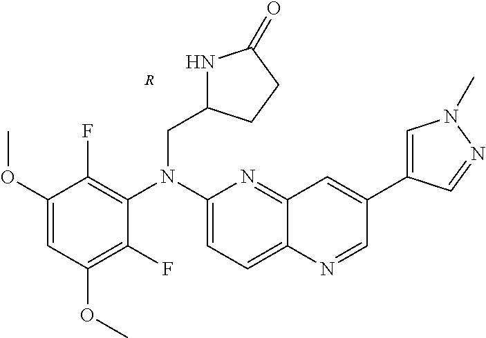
C1(OC)=CC(OC)=C(F)C(N(C2=CC=C3C(=N2)C=C(C2=CN(C)N=C2)C=N3)CC2NC(=O)CC2)=C1F.[R]
